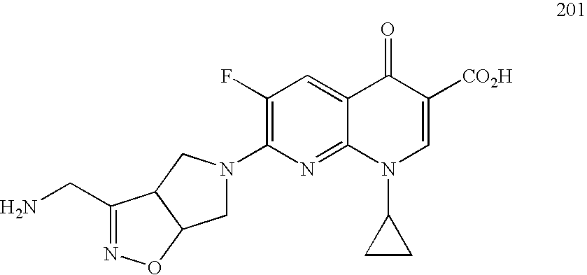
C1(N2CC3C(C2)C(CN)=NO3)=C(F)C=C2C(=N1)N(C1CC1)C=C([CO2H])C2=O
